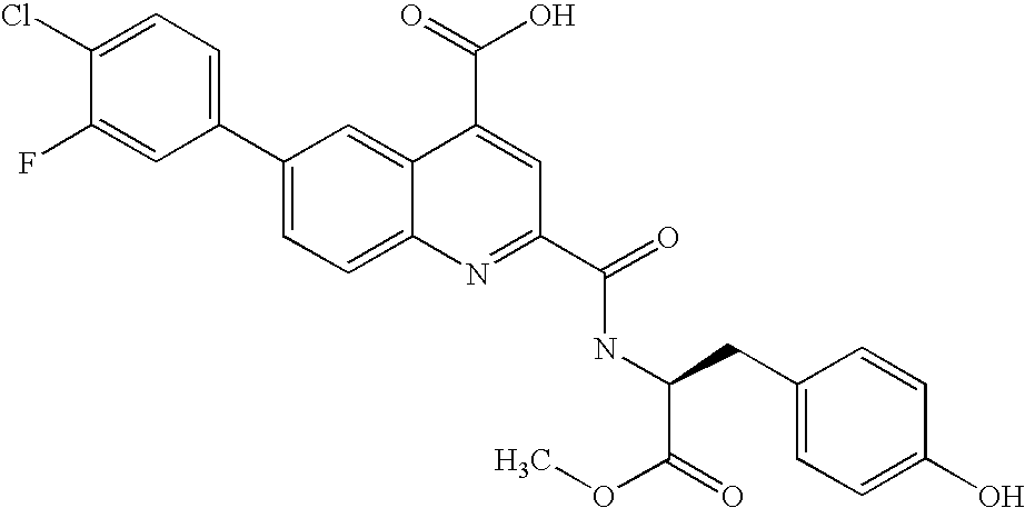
C1=C(Cl)C(F)=CC(C2=CC=C3C(=C2)C(C(=O)O)=CC(C(=O)NC(CC2=CC=C(O)C=C2)C(OC)=O)=N3)=C1
